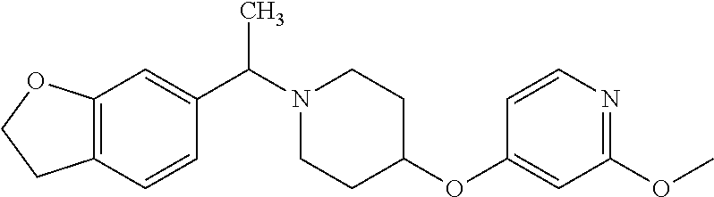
C12=C(C=CC(C(N3CCC(OC4=CC(OC)=NC=C4)CC3)C)=C1)CCO2
